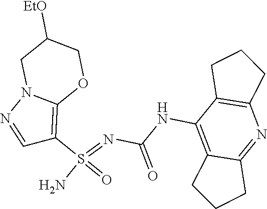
C(NC1=C2C(=NC3=C1CCC3)CCC2)(N=S(N)(=O)C1=C2N(N=C1)CC([EtO])CO2)=O
